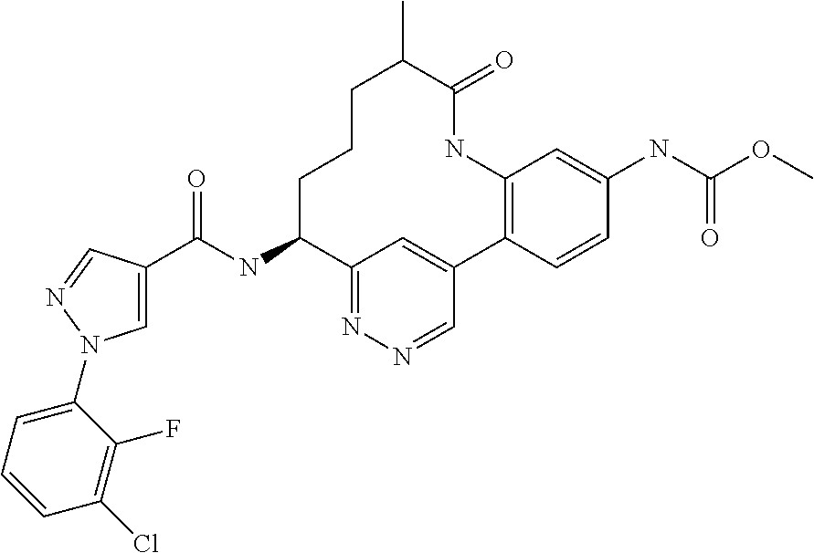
C1=C(C(NC2C3=NN=CC(=C3)C3=C(NC(=O)C(C)CCC2)C=C(NC(OC)=O)C=C3)=O)C=NN1C1=CC=CC(Cl)=C1F
